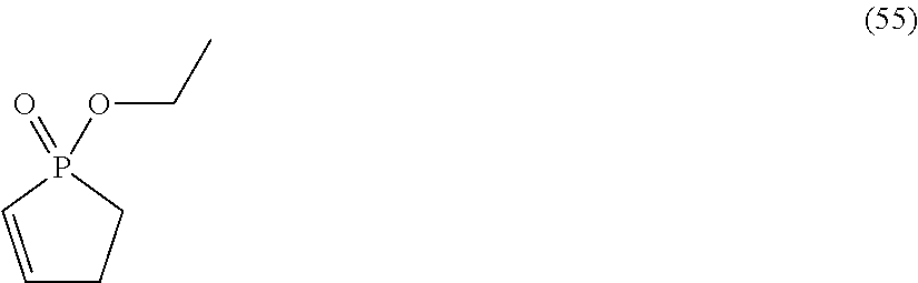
C1=CP(OCC)(=O)CC1
